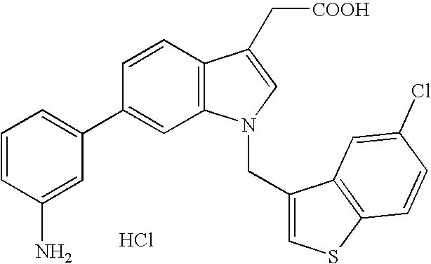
C1(C2=CC=CC(N)=C2)=CC2=C(C=C1)C(C[COOH])=CN2CC1=CSC2=C1C=C(Cl)C=C2.Cl
